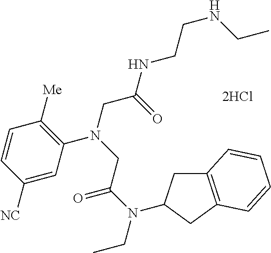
[2HCl].C1=C([NC])C=CC([Me])=C1N(CC(NCCNCC)=O)CC(N(C1CC2=C(C1)C=CC=C2)CC)=O
